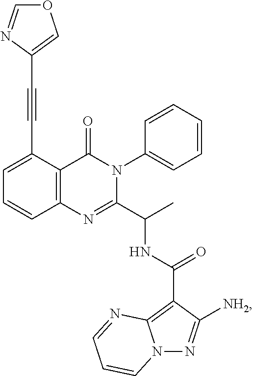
C12=C(C(C#CC3=COC=N3)=CC=C1)C(=O)N(C1=CC=CC=C1)C(C(C)NC(C1=C3N(N=C1[NH2])C=CC=N3)=O)=N2
